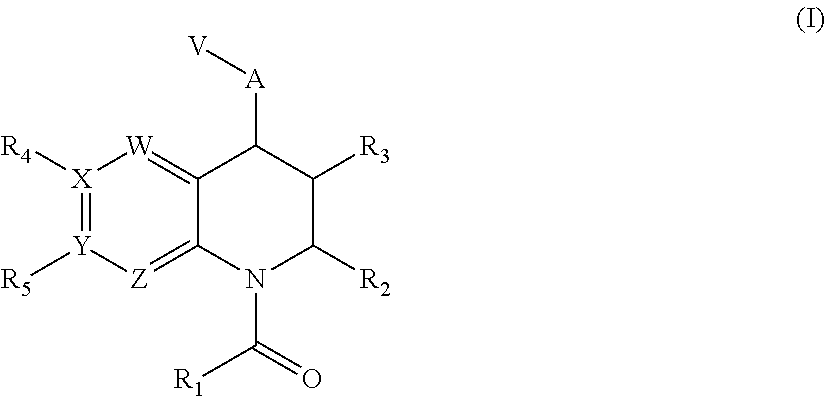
[X]1([R4])=[Y]([R5])[Z]=C2C(=[W]1)C([A][V])C([R3])C([R2])N2C(=O)[R1]
